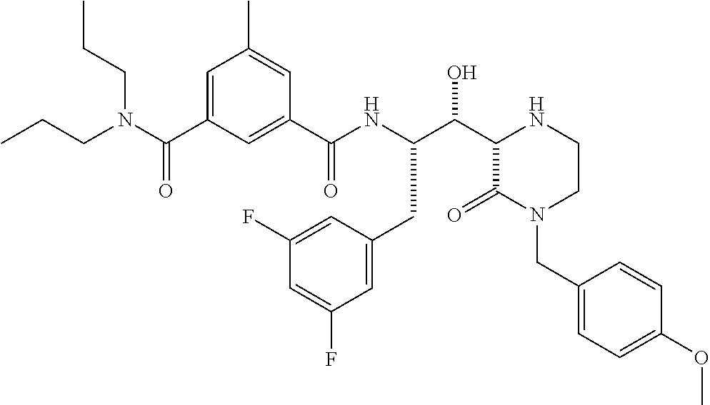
C(C1C(=O)N(CC2=CC=C(OC)C=C2)CCN1)(O)C(NC(C1=CC(C(N(CCC)CCC)=O)=CC(C)=C1)=O)CC1=CC(F)=CC(F)=C1
